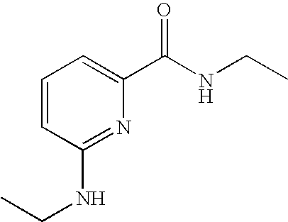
C1=CC(NCC)=NC(C(NCC)=O)=C1
